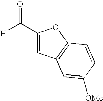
C([H])(=O)C1=CC2=C(O1)C=CC([OMe])=C2
